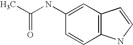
C1=CC2=C(C=C1NC(C)=O)C=CN2
